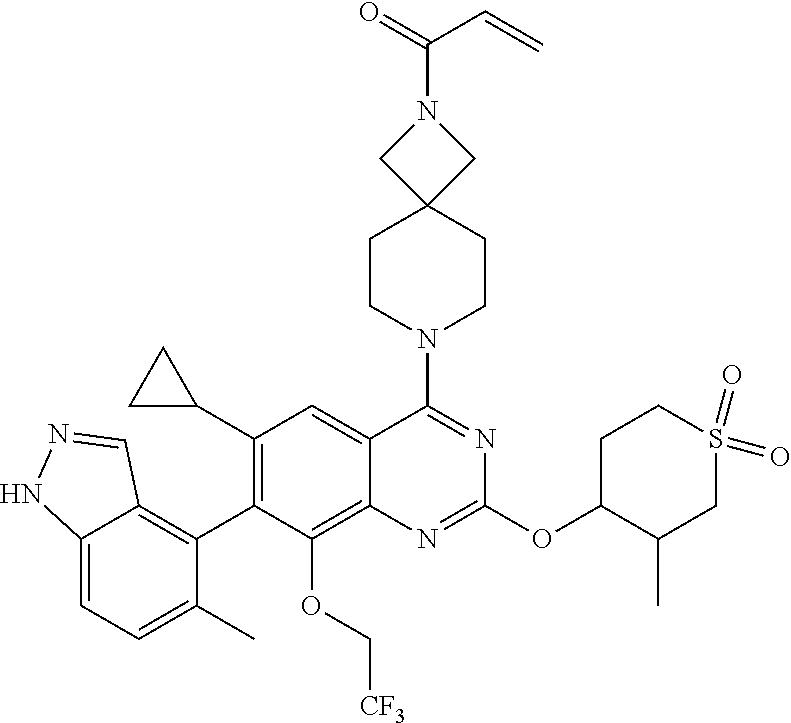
C12=CC=C(C)C(C3=C(C4CC4)C=C4C(=C3OC[CF3])N=C(OC3C(C)CS(=O)(=O)CC3)N=C4N3CCC4(CC3)CN(C(C=C)=O)C4)=C1C=NN2
